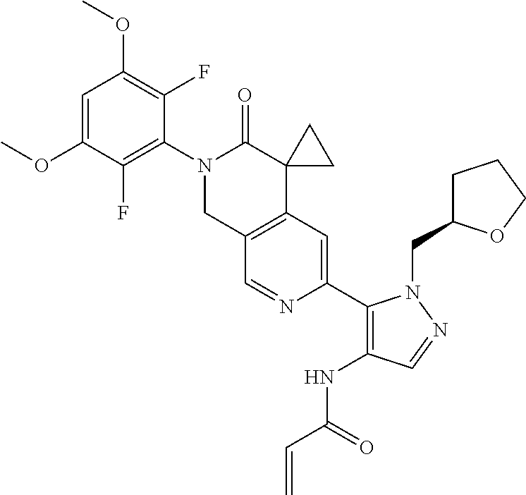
C1=C(OC)C(F)=C(N2CC3=C(C4(C2=O)CC4)C=C(C2=C(NC(=O)C=C)C=NN2CC2CCCO2)N=C3)C(F)=C1OC
